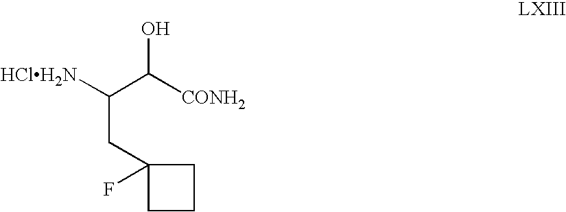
[HClH2N]C(C([CONH2])O)CC1(F)CCC1
